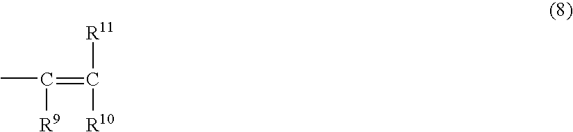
CC(=C([R10])[R11])[R9]
